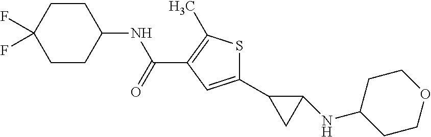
N(C(C1=C(C)SC(C2CC2NC2CCOCC2)=C1)=O)C1CCC(F)(F)CC1
